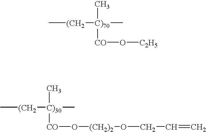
C[(CH2][C)30](C)([CO]O[(CH2)2]OCC=C)C.C[(CH2][C)70](C)([CO]O[C2H5])C
